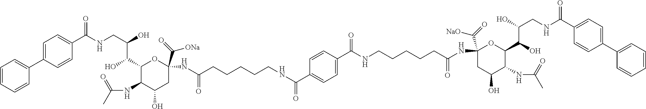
C(NCC(O)C(C1C(NC(C)=O)C(O)CC(C(=O)[ONa])(NC(=O)CCCCCNC(C2=CC=C(C(NCCCCCC(NC3(C(=O)[NaO])CC(O)C(NC(C)=O)C(C(O)C(O)CNC(C4=CC=C(C5=CC=CC=C5)C=C4)=O)O3)=O)=O)C=C2)=O)O1)O)(C1=CC=C(C2=CC=CC=C2)C=C1)=O
